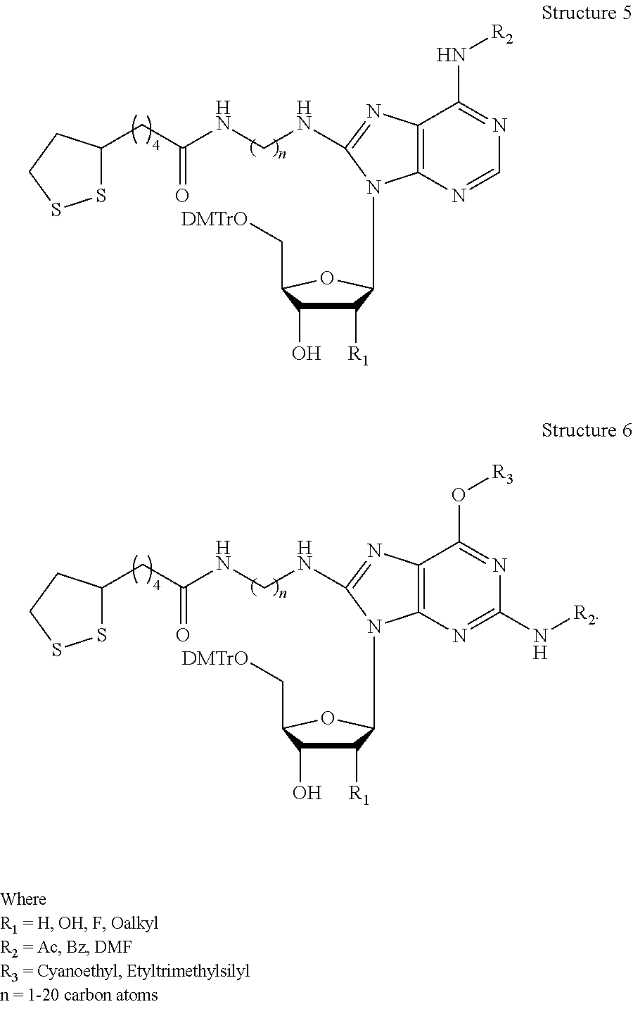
C1([R1])C(O)C(C[DMTrO])OC1N1C(NCNC(CC2SSCC2)=O)=NC2=C1N=CN=C2N[R2].C1([R1])C(O)C(C[DMTrO])OC1N1C(NCNC(CC2SSCC2)=O)=NC2=C1N=C(N[R2])N=C2O[R3]
